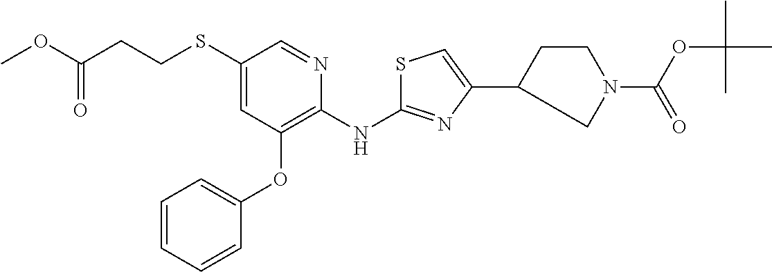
S(C1=CC(OC2=CC=CC=C2)=C(NC2=NC(C3CN(C(OC(C)(C)C)=O)CC3)=CS2)N=C1)CCC(OC)=O
